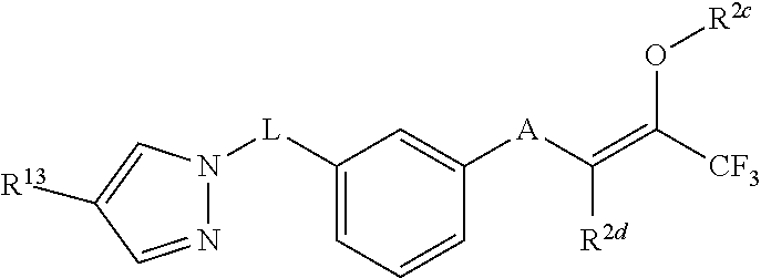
C1([L]N2N=CC([R13])=C2)=CC=CC([A]C(=C([CF3])O[R2c])[R2d])=C1
